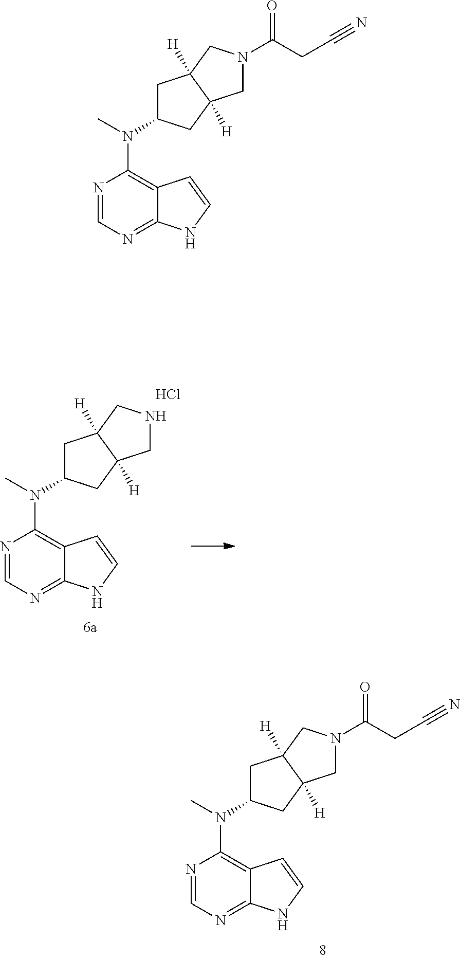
N1=CN=C2C(=C1N(C)C1CC3([H])C([H])(C1)CNC3)C=CN2.Cl.N1=CN=C2C(=C1N(C)C1CC3([H])C([H])(C1)CN(C(CC#N)=O)C3)C=CN2.N1=CN=C2C(=C1N(C)C1CC3([H])C([H])(C1)CN(C(CC#N)=O)C3)C=CN2
